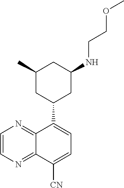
C1(C)CC(C2=CC=C([CN])C3=NC=CN=C23)CC(NCCOC)C1
